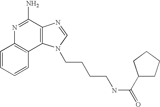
C1=CC=CC2=C1N=C(N)C1=C2N(CCCCNC(=O)C2CCCC2)C=N1
